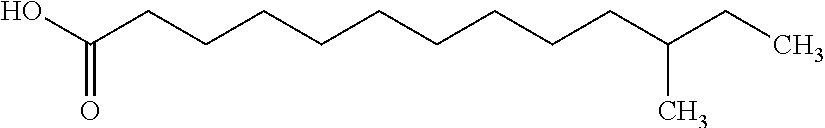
OC(CCCCCCCCCC(C)CC)=O
